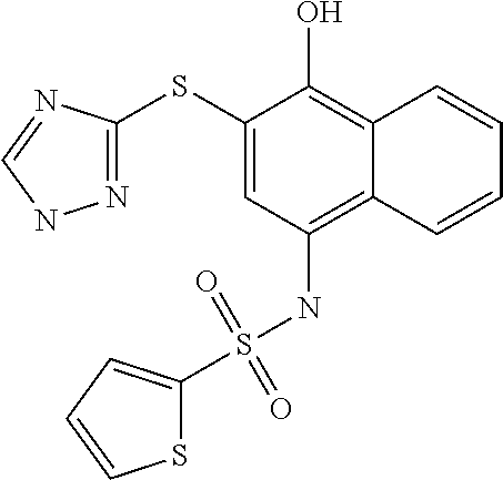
C1(SC2=NNC=N2)=CC(NS(=O)(=O)C2=CC=CS2)=C2C(=C1O)C=CC=C2
